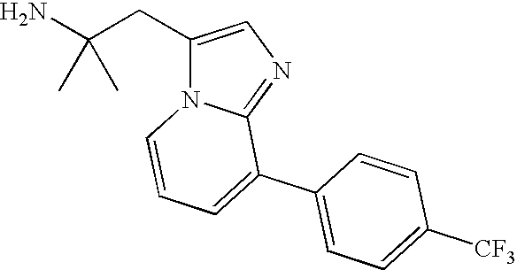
C1(CC(N)(C)C)=CN=C2N1C=CC=C2C1=CC=C([CF3])C=C1
